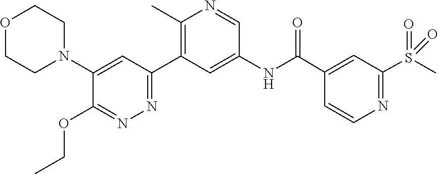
O1CCN(C2=CC(C3=C(C)N=CC(NC(C4=CC(S(C)(=O)=O)=NC=C4)=O)=C3)=NN=C2OCC)CC1
